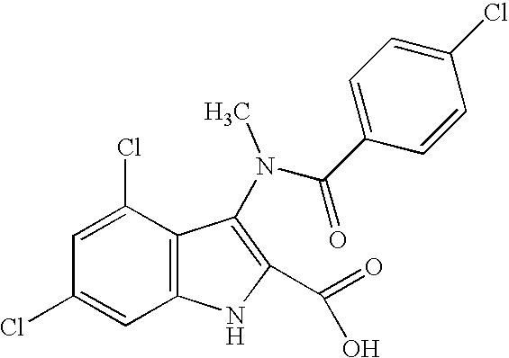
C1=C(Cl)C2=C(C=C1Cl)NC(C(=O)O)=C2N(C(C1=CC=C(Cl)C=C1)=O)C
